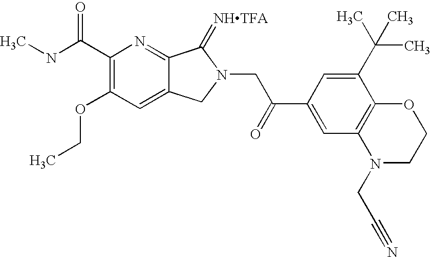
C1(C(NC)=O)=C(OCC)C=C2C(=N1)C(=[NHTFA])N(CC(C1=CC3=C(C(C(C)(C)C)=C1)OCCN3CC#N)=O)C2
